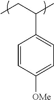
C1=CC([OMe])=CC=C1C(CC)C
